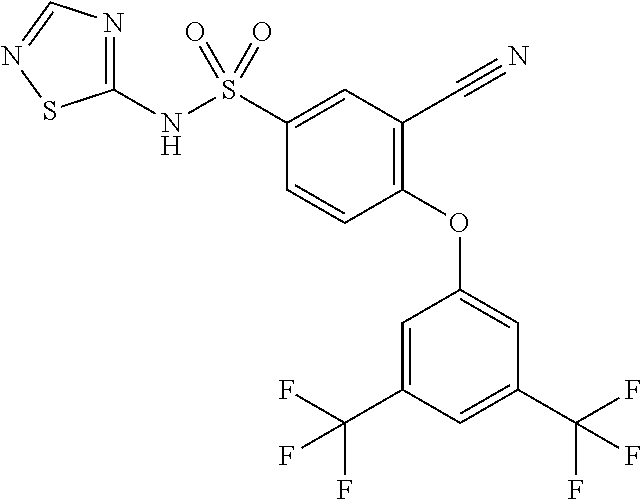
S(C1=CC(C#N)=C(OC2=CC(C(F)(F)F)=CC(C(F)(F)F)=C2)C=C1)(NC1=NC=NS1)(=O)=O
